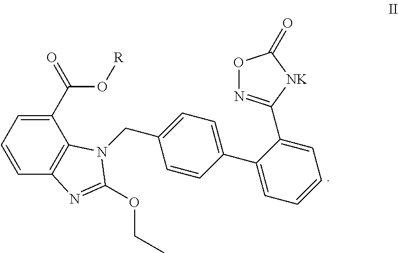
C1(C(O[R])=O)=CC=CC2=C1N(CC1=CC=C(C3=CC=CC=C3C3=NOC(=O)[NK]3)C=C1)C(OCC)=N2
